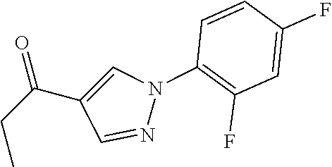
C(C1=CN(C2=C(F)C=C(F)C=C2)N=C1)(CC)=O
